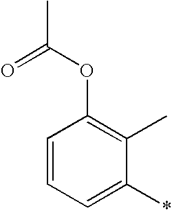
C1=CC=C(*)C(C)=C1OC(C)=O
